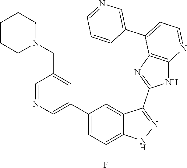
C1=NC=C(C2=CC(F)=C3C(=C2)C(C2=NC4=C(N2)N=CC=C4C2=CN=CC=C2)=NN3)C=C1CN1CCCCC1
